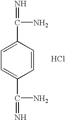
C1=CC(C(N)=N)=CC=C1C(=N)N.Cl
